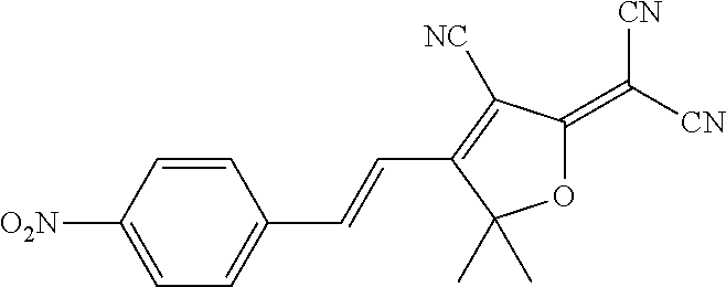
C1(C=CC2=C([NC])C(=C([CN])[CN])OC2(C)C)=CC=C([O2N])C=C1
